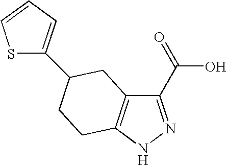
C1(C(=O)O)=NNC2=C1CC(C1=CC=CS1)CC2
